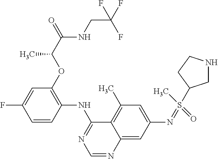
C1=CC(NC2=NC=NC3=CC(N=S(C)(=O)C4CNCC4)=CC(C)=C23)=C(OC(C)C(NCC(F)(F)F)=O)C=C1F
